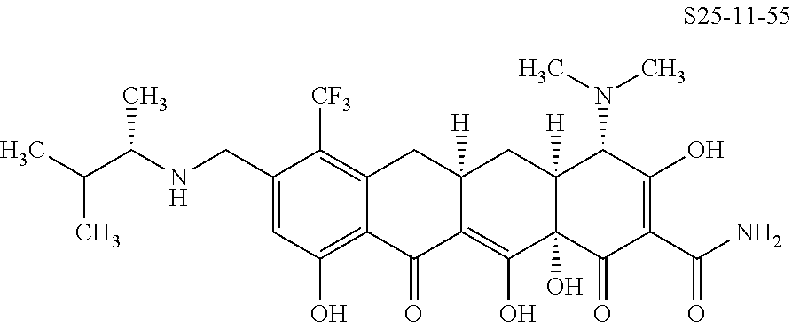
C1(CNC(C)C(C)C)=CC(O)=C2C(=C1[CF3])CC1([H])C(=C(O)C3(O)C([H])(C1)C(N(C)C)C(O)=C(C(N)=O)C3=O)C2=O
